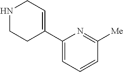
C1(C2=CCNCC2)=CC=CC([Me])=N1
